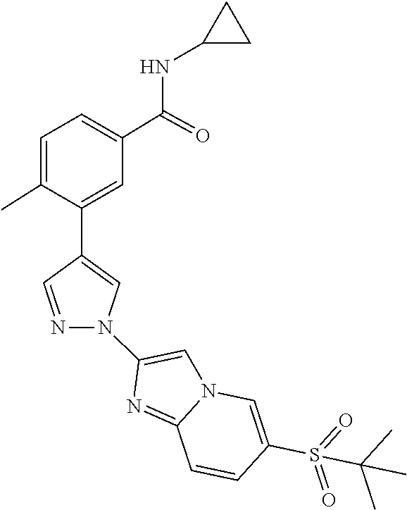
C1=C(N2C=C(C3=CC(C(NC4CC4)=O)=CC=C3C)C=N2)N=C2N1C=C(S(=O)(=O)C(C)(C)C)C=C2
